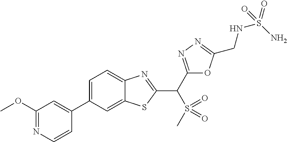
C12=CC(C3=CC(OC)=NC=C3)=CC=C1N=C(C(S(=O)(=O)C)C1=NN=C(CNS(=O)(N)=O)O1)S2
